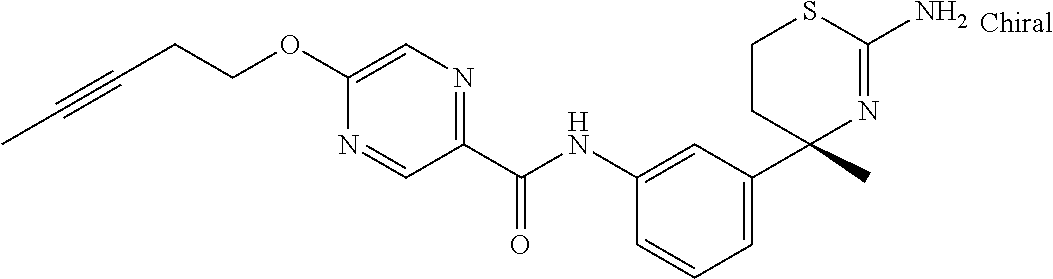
C1(NC(C2=NC=C(OCCC#CC)N=C2)=O)=CC(C2(C)N=C(N)SCC2)=CC=C1
